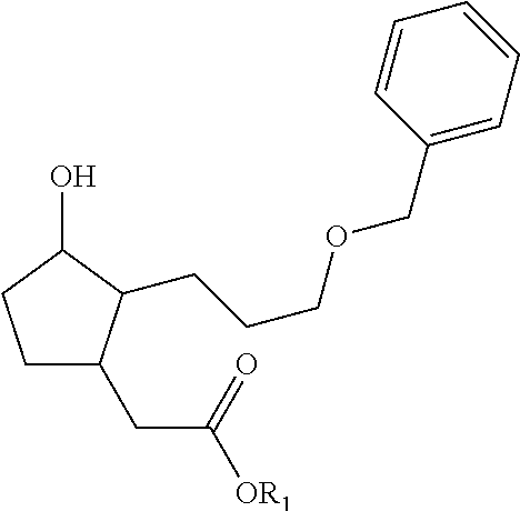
C1CC(O)C(CCCOCC2=CC=CC=C2)C1CC([OR1])=O
